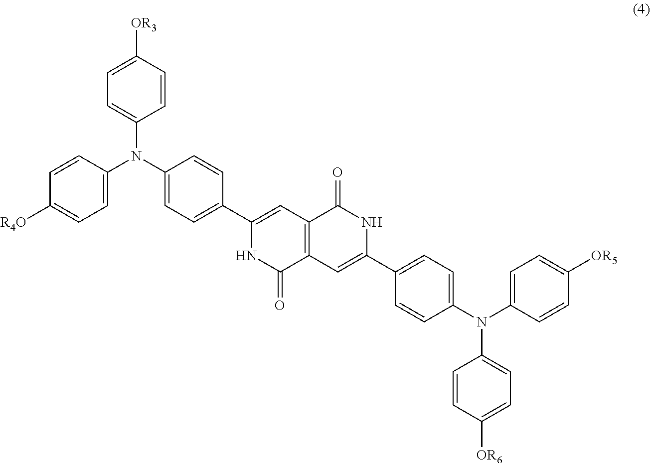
C1=C(N(C2=CC=C(C3=CC4=C(C(=O)N3)C=C(C3=CC=C(N(C5=CC=C([OR6])C=C5)C5=CC=C([OR5])C=C5)C=C3)NC4=O)C=C2)C2=CC=C([OR3])C=C2)C=CC([R4O])=C1
